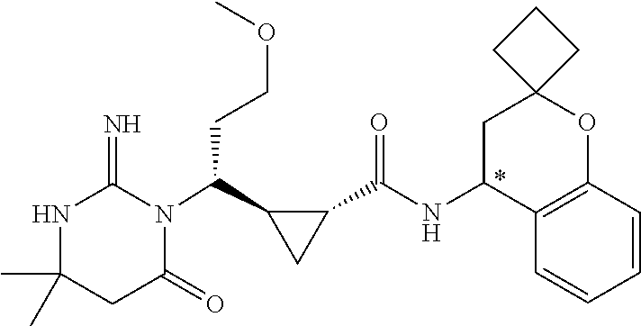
C1(C)(C)NC(=N)N(C(C2CC2C(NC2C3=C(OC4(C2)CCC4)C=CC=C3)=O)CCOC)C(=O)C1
